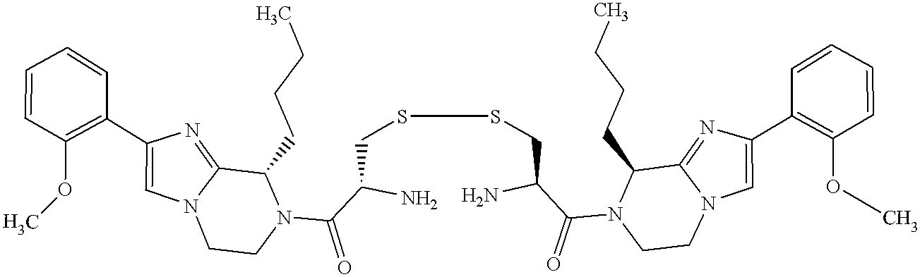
C1=CC(OC)=C(C2=CN3C(=N2)C(CCCC)N(C(C(N)CSSCC(N)C(N2CCN4C=C(C5=C(OC)C=CC=C5)N=C4C2CCCC)=O)=O)CC3)C=C1
